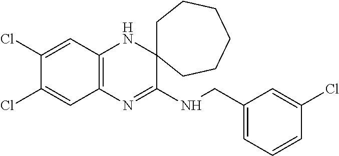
C1(Cl)=CC2=C(C=C1Cl)N=C(NCC1=CC=CC(Cl)=C1)C1(N2)CCCCCC1
